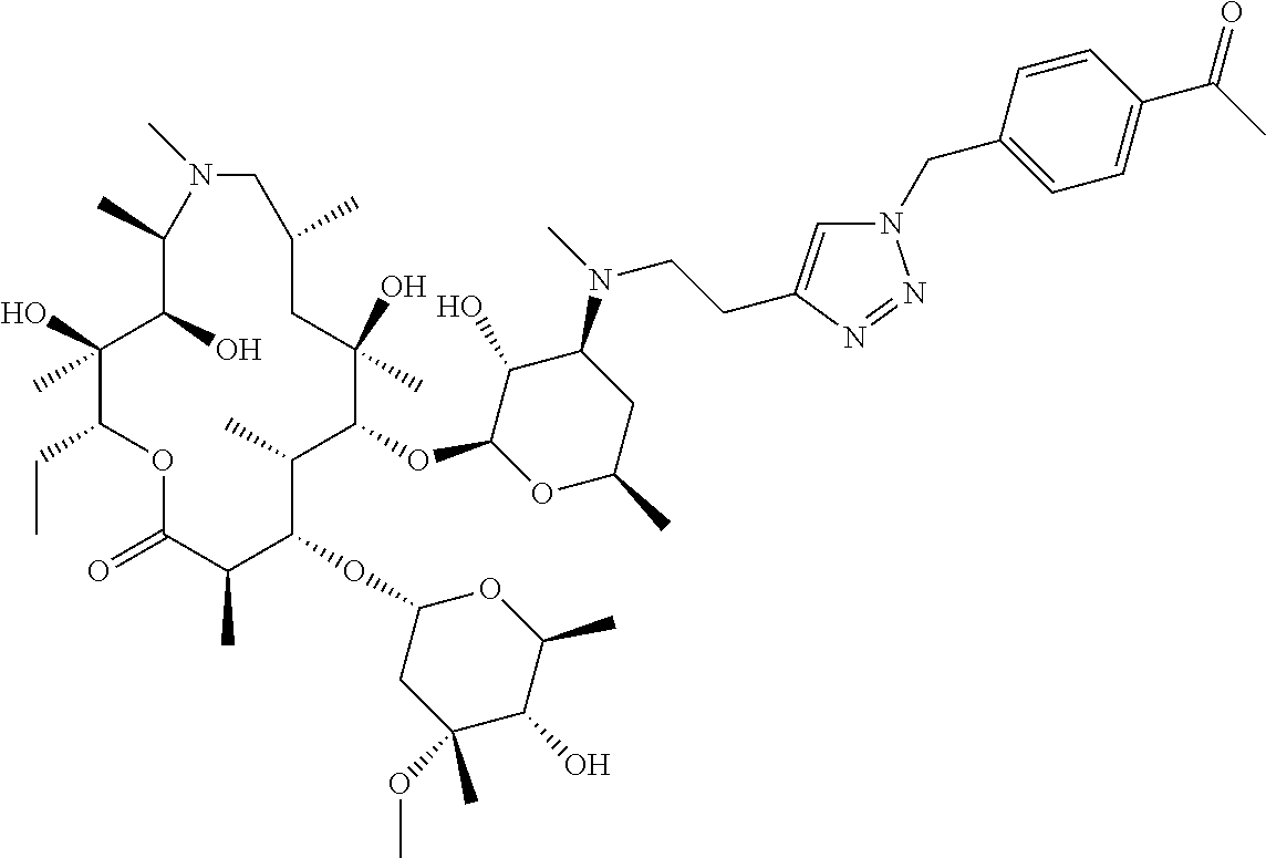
C1(O)C(OC2C(C)C(OC3CC(OC)(C)C(O)C(C)O3)C(C)C(=O)OC(CC)C(O)(C)C(O)C(C)N(C)CC(C)CC2(O)C)OC(C)CC1N(C)CCC1=CN(CC2=CC=C(C(=O)C)C=C2)N=N1
